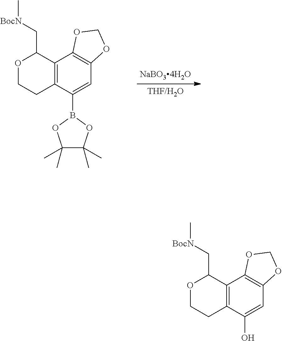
C12=C(C(B3OC(C)(C)C(C)(C)O3)=CC3=C1OCO3)CCOC2C[BocN]C.C12=C(C(O)=CC3=C1OCO3)CCOC2C[BocN]C
